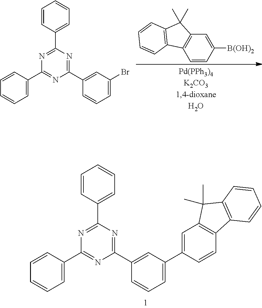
C1=CC([B(OH)2])=CC2=C1C1=C(C2(C)C)C=CC=C1.C1=C(C2=NC(C3=CC(Br)=CC=C3)=NC(C3=CC=CC=C3)=N2)C=CC=C1.C1=C(C2=NC(C3=CC(C4=CC5=C(C=C4)C4=C(C5(C)C)C=CC=C4)=CC=C3)=NC(C3=CC=CC=C3)=N2)C=CC=C1
